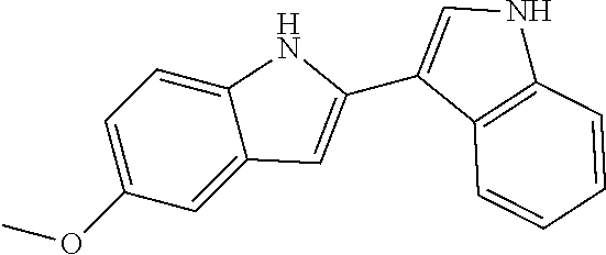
C1=C(OC)C=C2C(=C1)NC(C1=CNC3=C1C=CC=C3)=C2
